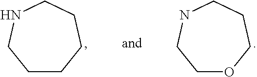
C1CCCCNC1.C1OCCCNC1
